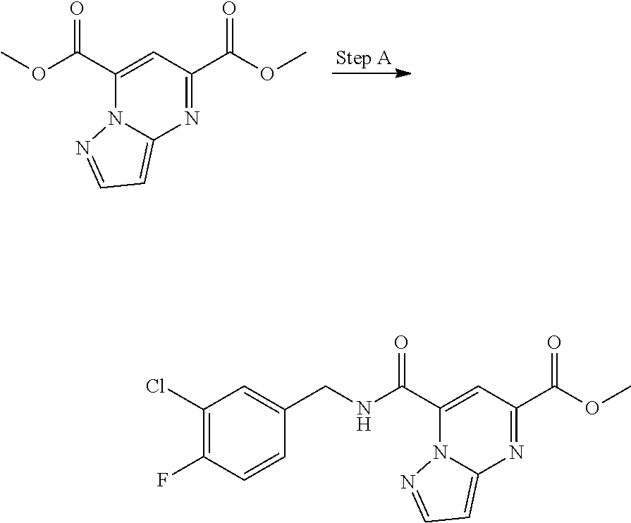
C1(C(OC)=O)=NC2=CC=NN2C(C(OC)=O)=C1.C1(C(OC)=O)=NC2=CC=NN2C(C(NCC2=CC(Cl)=C(F)C=C2)=O)=C1
